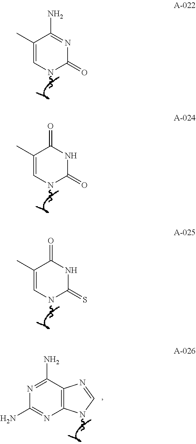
C1(C)=CNC(=O)N=C1N.C1(C)=CNC(=O)NC1=O.C1(C)=CNC(=S)NC1=O.N1=C(N)C2=C(N=C1N)NC=N2
